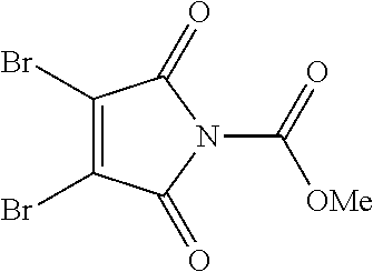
C1(Br)=C(Br)C(=O)N(C([OMe])=O)C1=O
